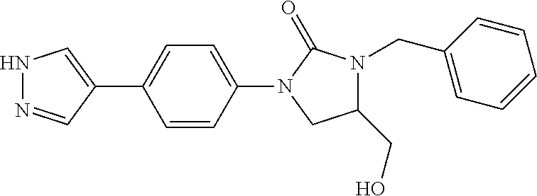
C1(N2CC(CO)N(CC3=CC=CC=C3)C2=O)=CC=C(C2=CNN=C2)C=C1
